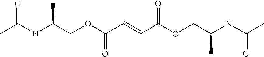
CC(NC(COC(C=CC(OCC(NC(C)=O)C)=O)=O)C)=O
